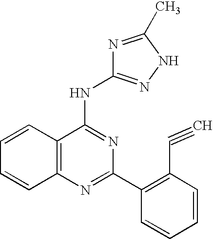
C12=C(N=C(C3=C(C#C)C=CC=C3)N=C1NC1=NNC(C)=N1)C=CC=C2
